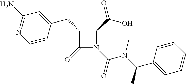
C1(CC2=CC(N)=NC=C2)C(=O)N(C(=O)N(C(C2=CC=CC=C2)C)C)C1C(=O)O
